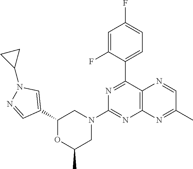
C1(C2=CC=C(F)C=C2F)=NC(N2CC(C)OC(C3=CN(C4CC4)N=C3)C2)=NC2=C1N=CC(C)=N2
